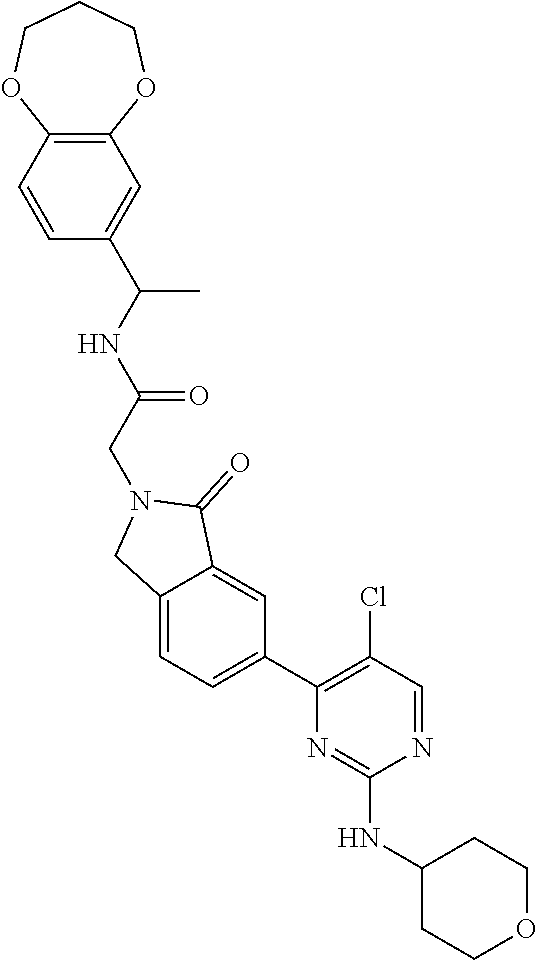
C1(NC2=NC(C3=CC=C4C(=C3)C(=O)N(CC(=O)NC(C)C3=CC5=C(C=C3)OCCCO5)C4)=C(Cl)C=N2)CCOCC1
